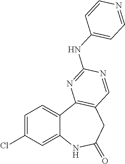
C1=C(Cl)C=C2C(=C1)C1=C(CC(=O)N2)C=NC(NC2=CC=NC=C2)=N1
